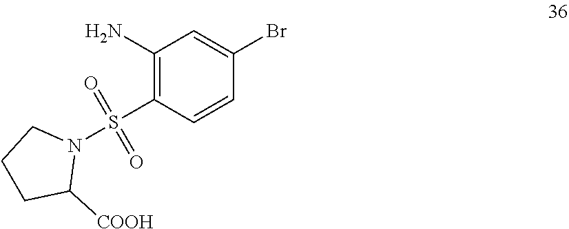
C1(N)=C(S(N2CCCC2[COOH])(=O)=O)C=CC(Br)=C1
